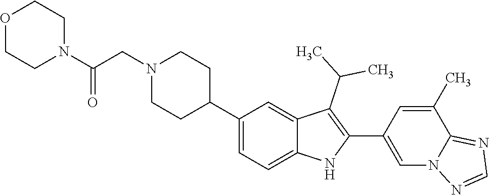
C1N(CC(N2CCOCC2)=O)CCC(C2=CC=C3C(=C2)C(C(C)C)=C(C2=CN4C(=NC=N4)C(C)=C2)N3)C1
